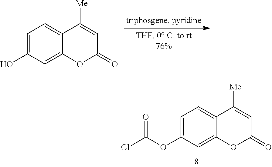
C1=C(OC(Cl)=O)C=C2C(=C1)C([Me])=CC(=O)O2.C1=C(O)C=C2C(=C1)C([Me])=CC(=O)O2
